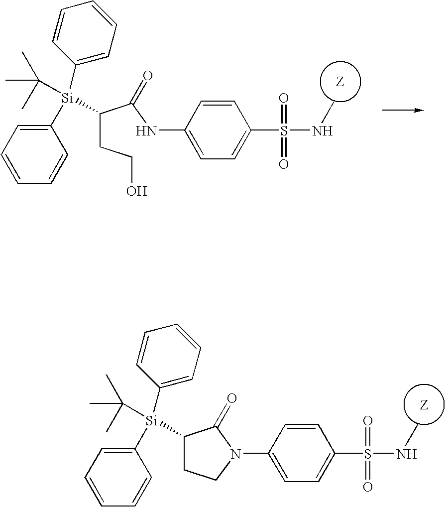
C1([Si](C2=CC=CC=C2)(C(C)(C)C)C(CCO)C(NC2=CC=C(S(=O)(=O)NC)C=C2)=O)=CC=CC=C1.C1([Si](C2=CC=CC=C2)(C(C)(C)C)C2CCN(C3=CC=C(S(=O)(=O)NC)C=C3)C2=O)=CC=CC=C1
